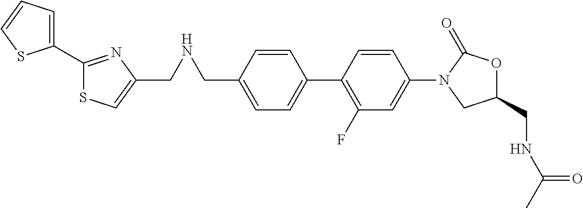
C1=C(CNCC2=CSC(C3=CC=CS3)=N2)C=CC(C2=C(F)C=C(N3C(=O)OC(CNC(C)=O)C3)C=C2)=C1
